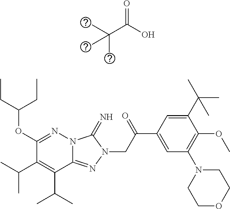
N12C(=NN(CC(C3=CC(N4CCOCC4)=C(OC)C(C(C)(C)C)=C3)=O)C1=N)C(C(C)C)=C(C(C)C)C(OC(CC)CC)=N2.C(C(O)=O)(C)(C)C
